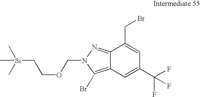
C12=C(Br)N(COCC[Si](C)(C)C)N=C1C(CBr)=CC(C(F)(F)F)=C2
